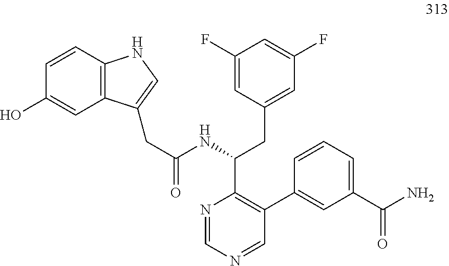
C12=C(C=CC(O)=C1)NC=C2CC(NC(CC1=CC(F)=CC(F)=C1)C1=C(C2=CC(C(N)=O)=CC=C2)C=NC=N1)=O
